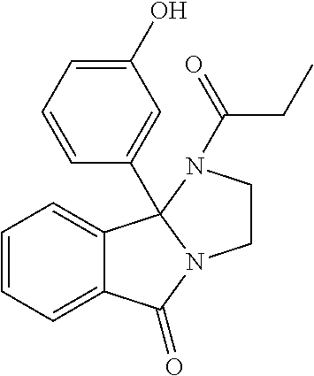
C1=CC=C2C(=C1)C1(C3=CC(O)=CC=C3)N(C2=O)CCN1C(CC)=O
